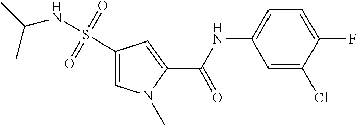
C1(S(NC(C)C)(=O)=O)=CN(C)C(C(NC2=CC=C(F)C(Cl)=C2)=O)=C1
